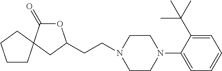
C1(N2CCN(CCC3OC(=O)C4(C3)CCCC4)CC2)=CC=CC=C1C(C)(C)C
